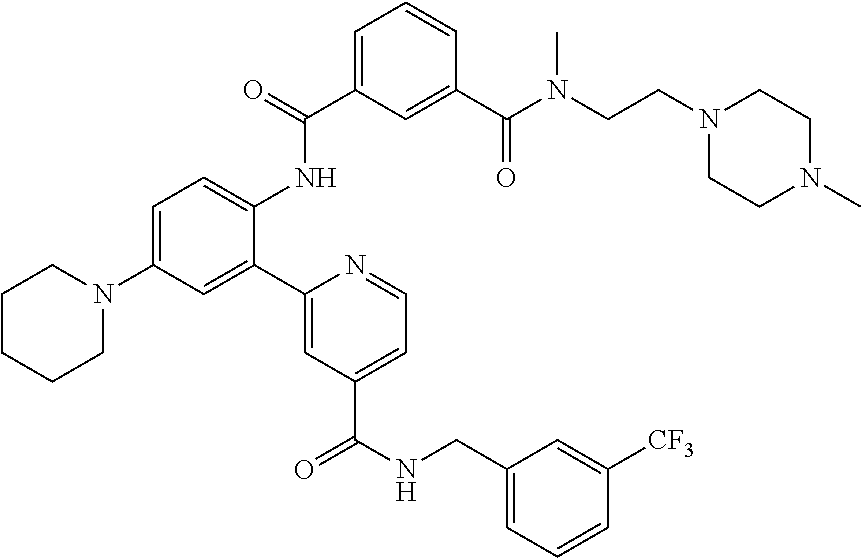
C1=C(N2CCCCC2)C=C(C2=CC(C(=O)NCC3=CC=CC([CF3])=C3)=CC=N2)C(NC(C2=CC=CC(C(N(CCN3CCN(C)CC3)C)=O)=C2)=O)=C1
